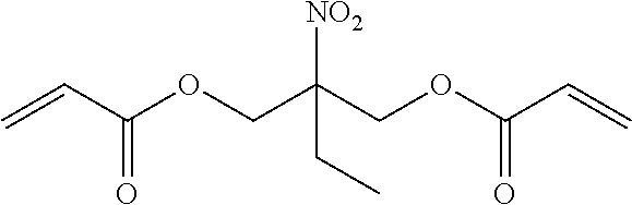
C(C(COC(C=C)=O)([NO2])CC)OC(C=C)=O
